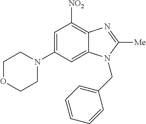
C1=C(N2CCOCC2)C=C2C(=C1[NO2])N=C([Me])N2CC1=CC=CC=C1
